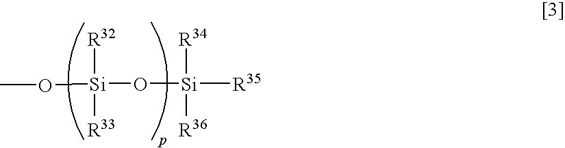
CO[Si](O[Si]([R34])([R36])[R35])([R32])[R33]
